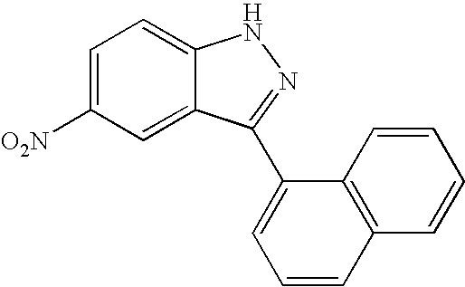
C1=C([O2N])C=C2C(=C1)NN=C2C1=CC=CC2=C1C=CC=C2
